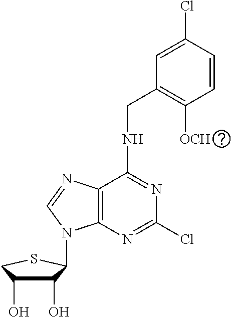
C1(O)C(O)CSC1N1C2=C(C(NCC3=C([OCH])C=CC(Cl)=C3)=NC(Cl)=N2)N=C1
